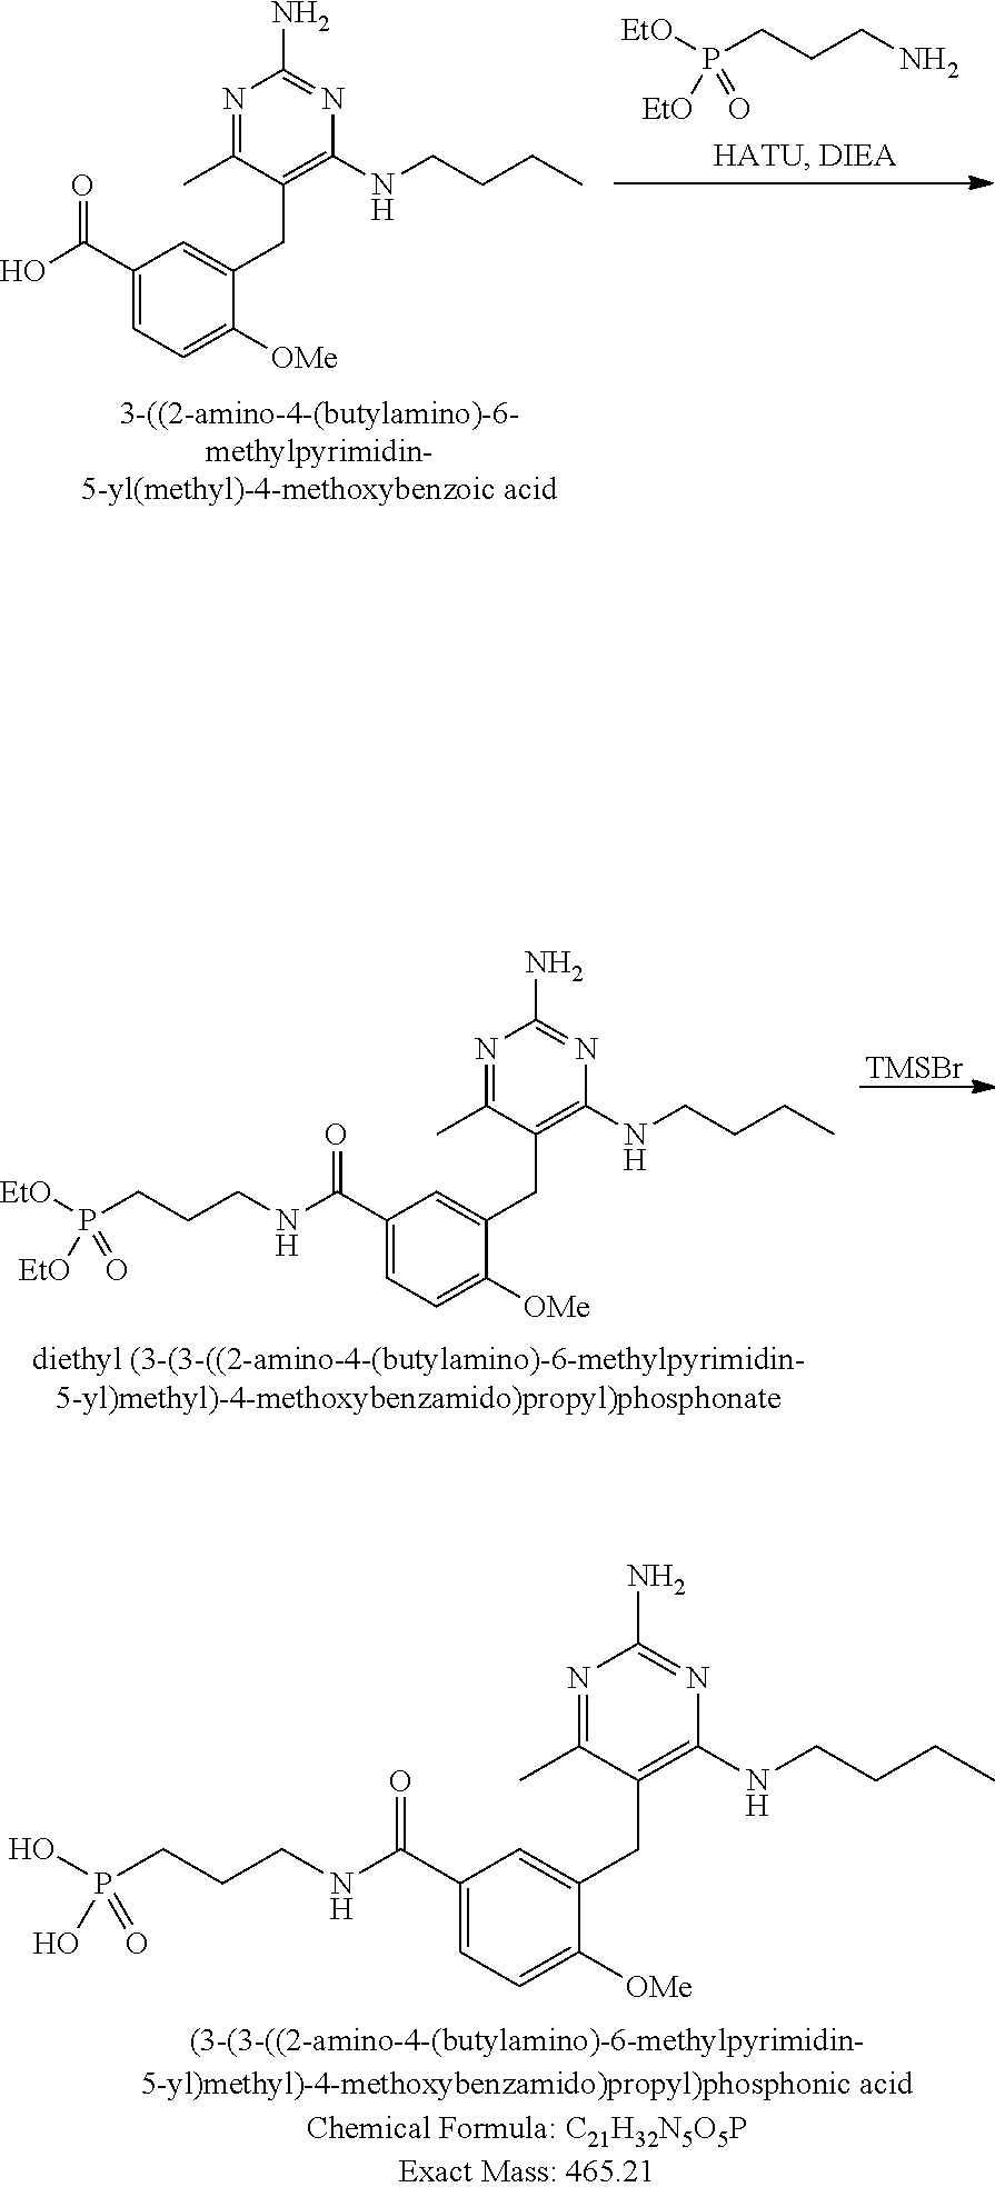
C1(C(=O)NCCCP(O)(O)=O)=CC=C([OMe])C(CC2=C(NCCCC)N=C(N)N=C2C)=C1.[TMSBr].C1(C(=O)NCCCP([EtO])([EtO])=O)=CC=C([OMe])C(CC2=C(NCCCC)N=C(N)N=C2C)=C1.C1(C(O)=O)=CC=C([OMe])C(CC2=C(NCCCC)N=C(N)N=C2C)=C1.P(CCCN)([EtO])([EtO])=O
